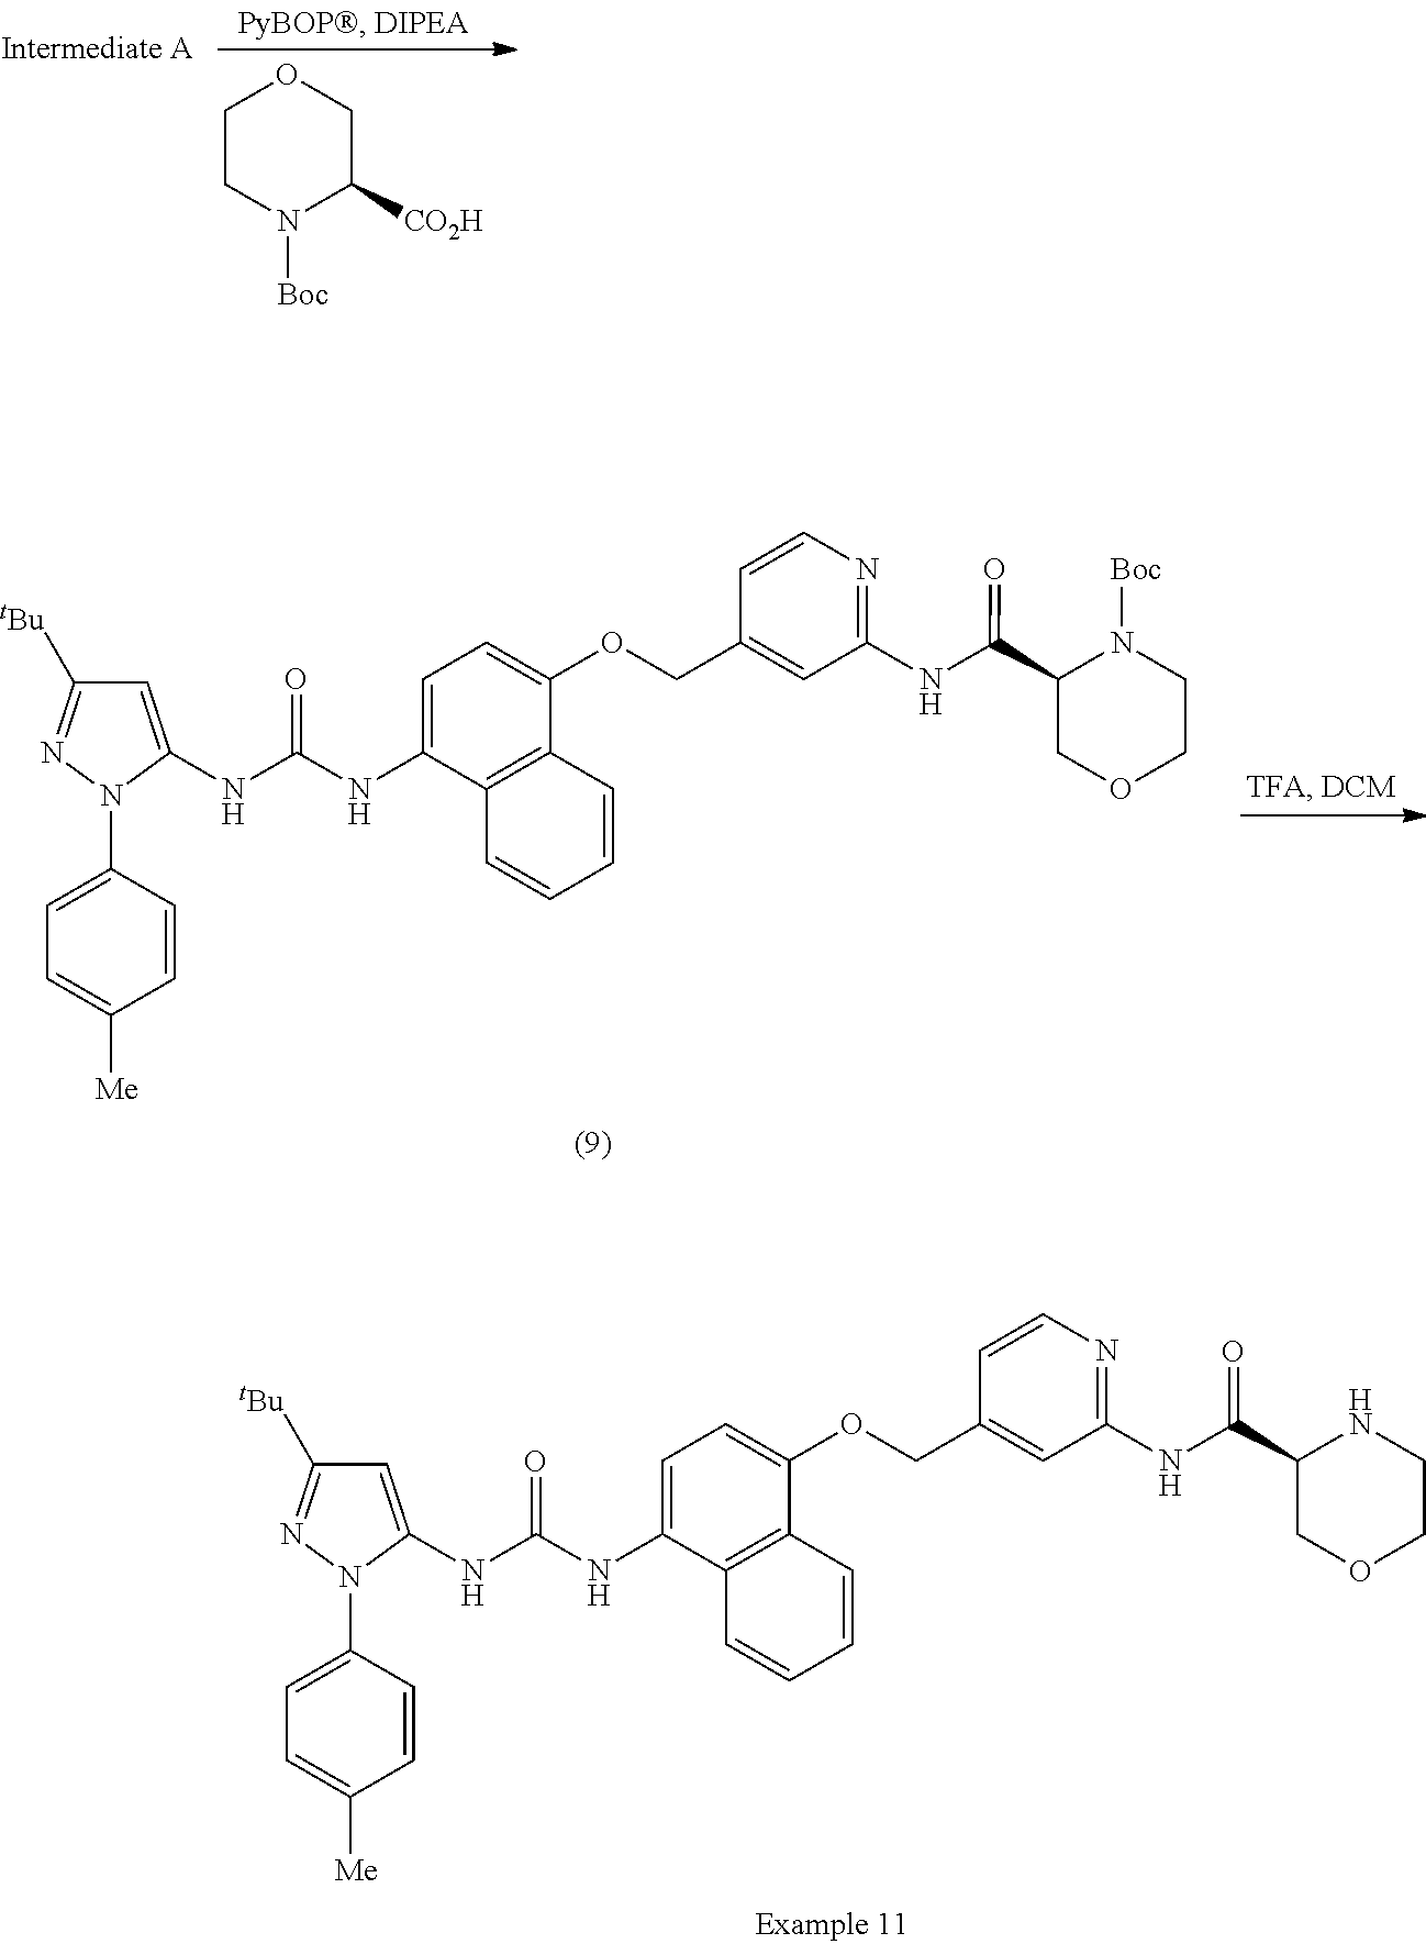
C1CN([Boc])C([CO2H])CO1.C1=C(NC(NC2=CC([tBu])=NN2C2=CC=C([Me])C=C2)=O)C2=C(C(OCC3=CC(NC(C4COCCN4[Boc])=O)=NC=C3)=C1)C=CC=C2.C1=C(NC(NC2=CC([tBu])=NN2C2=CC=C([Me])C=C2)=O)C2=C(C(OCC3=CC(NC(C4COCCN4)=O)=NC=C3)=C1)C=CC=C2
